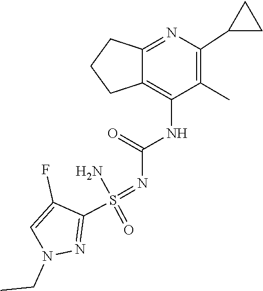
N1(CC)N=C(S(=NC(=O)NC2=C3CCCC3=NC(C3CC3)=C2C)(=O)N)C(F)=C1
